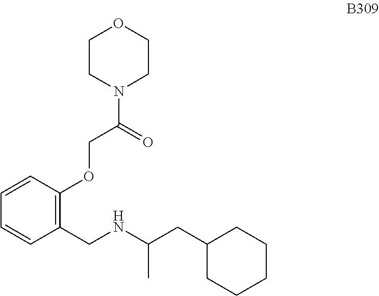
C1=CC=CC(OCC(=O)N2CCOCC2)=C1CNC(CC1CCCCC1)C
